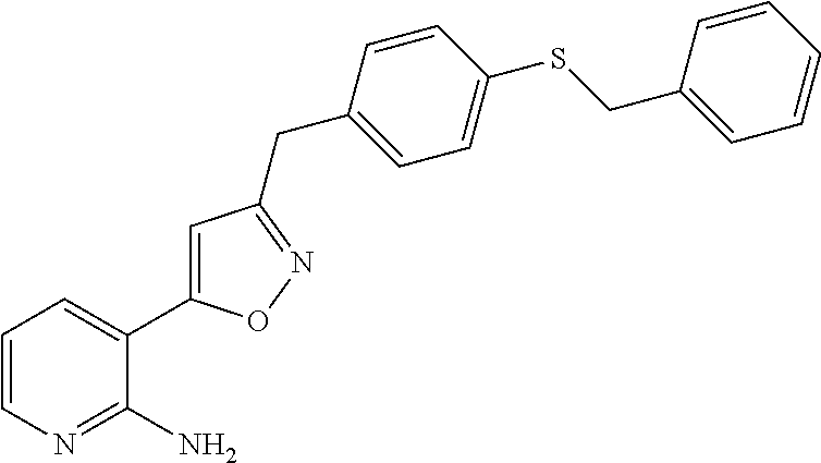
C1(SCC2=CC=CC=C2)=CC=C(CC2=NOC(C3=CC=CN=C3N)=C2)C=C1
